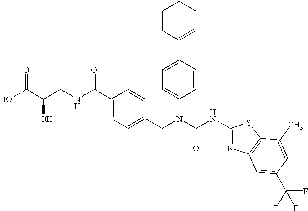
OC(C(CNC(C1=CC=C(CN(C(NC2=NC3=C(S2)C(C)=CC(C(F)(F)F)=C3)=O)C2=CC=C(C3=CCCCC3)C=C2)C=C1)=O)O)=O
